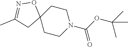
C1CN(C(OC(C)(C)C)=O)CCC12ON=C(C)C2
